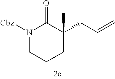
N1([Cbz])CCCC(CC=C)(C)C1=O
